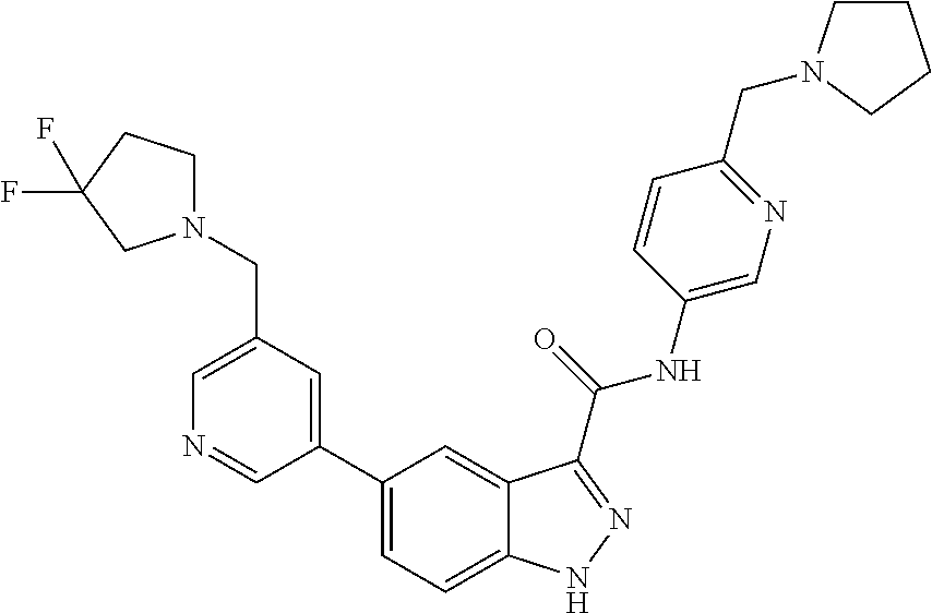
C1(CN2CCC(F)(F)C2)=CN=CC(C2=CC=C3C(=C2)C(C(NC2=CN=C(CN4CCCC4)C=C2)=O)=NN3)=C1
